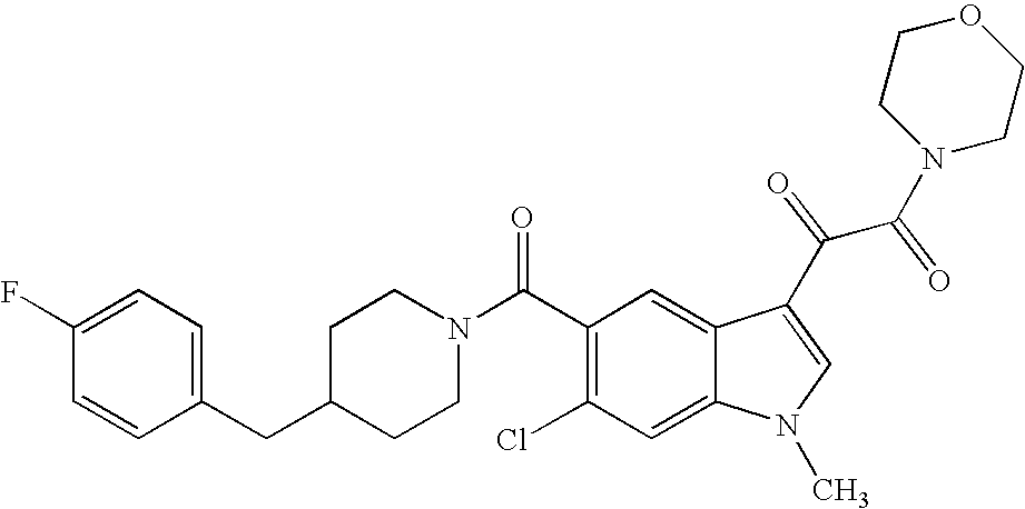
C1(F)=CC=C(CC2CCN(C(C3=C(Cl)C=C4C(=C3)C(C(C(N3CCOCC3)=O)=O)=CN4C)=O)CC2)C=C1
